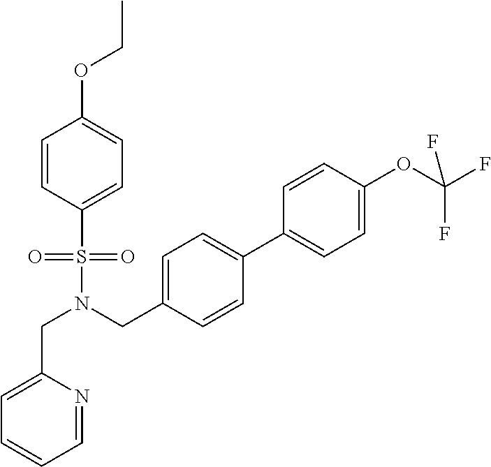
C1=C(CN(CC2=CC=C(C3=CC=C(OC(F)(F)F)C=C3)C=C2)S(=O)(=O)C2=CC=C(OCC)C=C2)N=CC=C1
